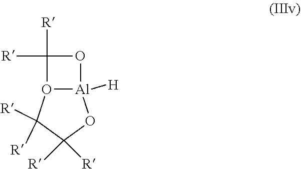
O12[Al]([H])(OC([R])([R])C1([R])[R])OC2([R])[R]
